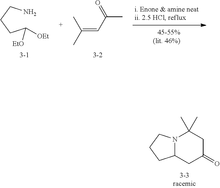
N12C(CC(=O)CC1(C)C)CCC2.NCCCC([OEt])[EtO].C(=CC(C)=O)(C)C
